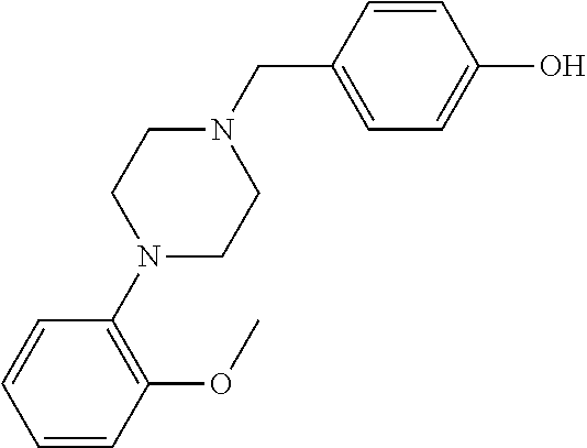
C1=CC(OC)=C(N2CCN(CC3=CC=C(O)C=C3)CC2)C=C1
